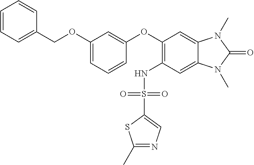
C1=CC=C(COC2=CC=CC(OC3=C(NS(C4=CN=C(C)S4)(=O)=O)C=C4C(=C3)N(C)C(=O)N4C)=C2)C=C1
